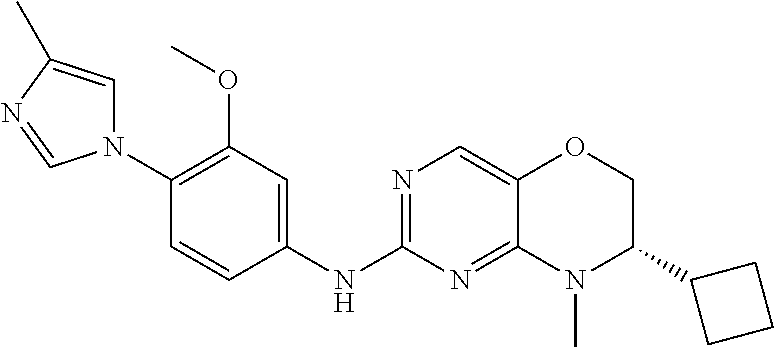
C1(N2C=C(C)N=C2)=C(OC)C=C(NC2=NC=C3C(=N2)N(C)C(C2CCC2)CO3)C=C1
